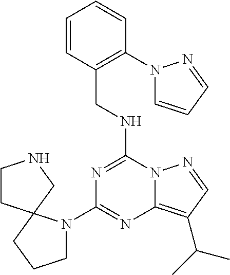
C1(N2CCCC23CNCC3)=NC2=C(C(C)C)C=NN2C(NCC2=C(N3C=CC=N3)C=CC=C2)=N1
